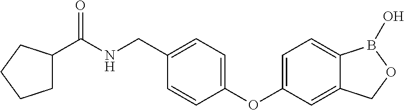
C1(C(NCC2=CC=C(OC3=CC=C4C(=C3)COB4O)C=C2)=O)CCCC1
